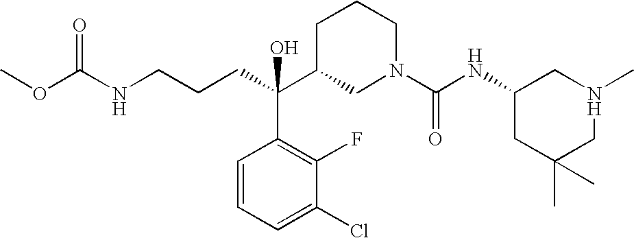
C(C(C1CN(C(NC2CC(C)(C)CN(C)C2)=O)CCC1)(C1=C(F)C(Cl)=CC=C1)O)CCNC(OC)=O
